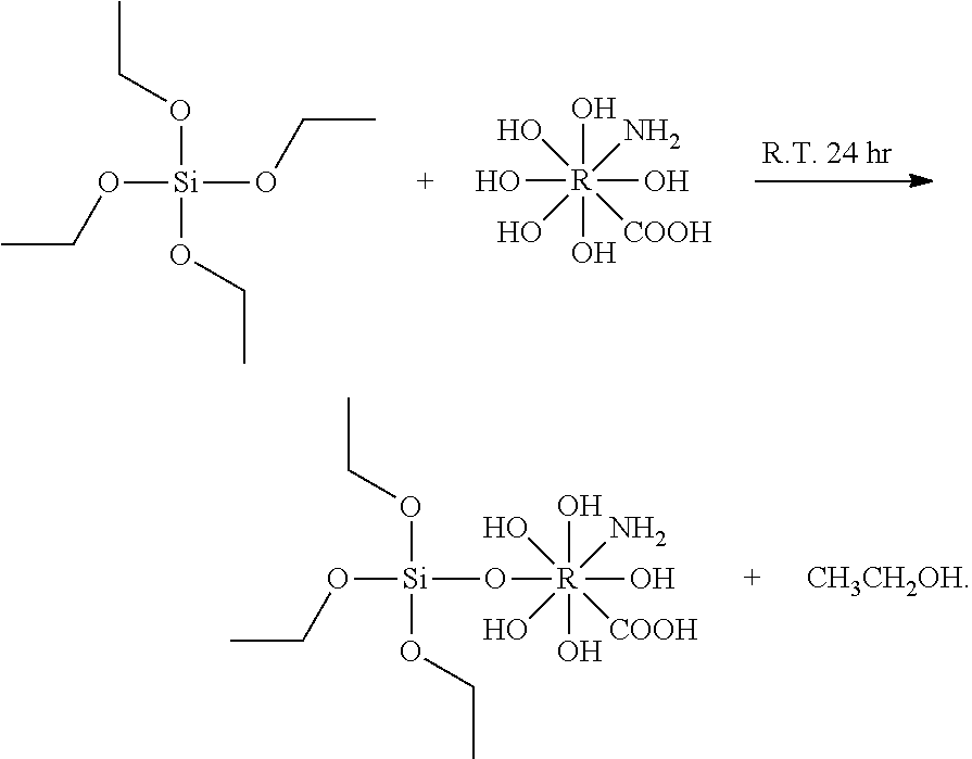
O([Si](OCC)(OCC)OCC)CC.O[R](O)(O)(O)(N)(O)(O)[COOH].O[R](O)(O)(N)(O)(O)([COOH])O[Si](OCC)(OCC)OCC
